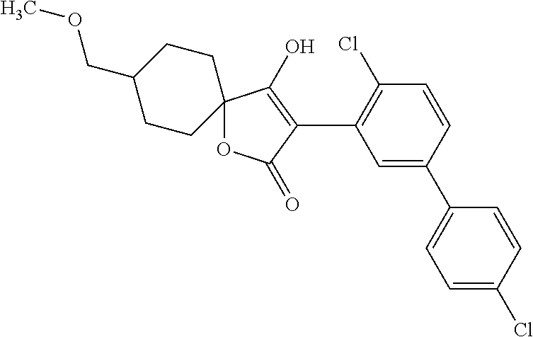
C1=CC(C2=CC=C(Cl)C=C2)=CC(C2=C(O)C3(OC2=O)CCC(COC)CC3)=C1Cl
